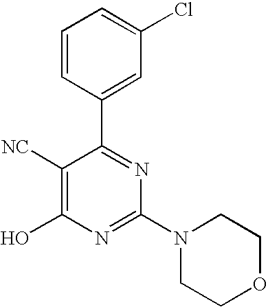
C1([NC])=C(O)N=C(N2CCOCC2)N=C1C1=CC(Cl)=CC=C1
